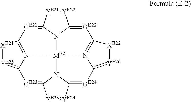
[YE22]1=[YE21]C2=[GE21]C3=N4[ME2]56N2C1=[GE22]C1=N5C(=[YE26][XE22]1)[GE24]=C1N6C(=[GE23]C4=[YE25][XE21]3)[YE23]=[YE24]1
